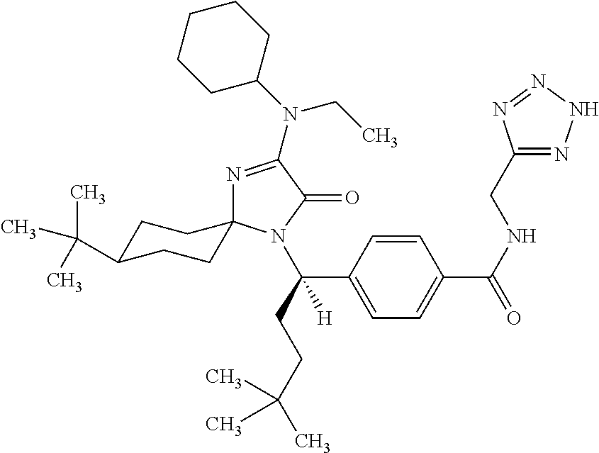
N1=C(N(C2CCCCC2)CC)C(=O)N(C(C2=CC=C(C(NCC3=NNN=N3)=O)C=C2)(CCC(C)(C)C)[H])C12CCC(C(C)(C)C)CC2
